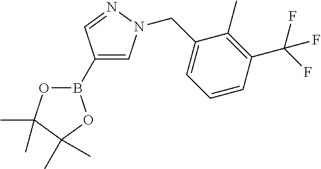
B1(C2=CN(CC3=CC=CC(C(F)(F)F)=C3C)N=C2)OC(C)(C)C(C)(C)O1
